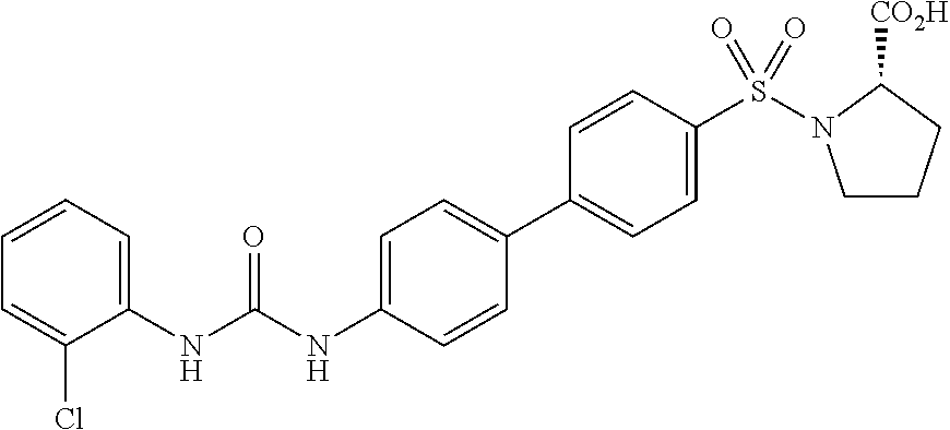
C1=C(NC(NC2=CC=CC=C2Cl)=O)C=CC(C2=CC=C(S(=O)(=O)N3CCCC3[CO2H])C=C2)=C1
